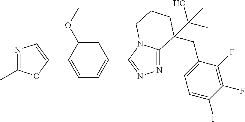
N1=C(C)OC(C2=CC=C(C3=NN=C4N3CCCC4(CC3=CC=C(F)C(F)=C3F)C(O)(C)C)C=C2OC)=C1
